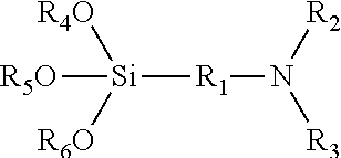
[Si]([R5O])([R4O])([R6O])[R1]N([R3])[R2]
